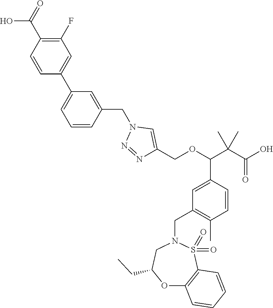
C1(F)=C(C(=O)O)C=CC(C2=CC=CC(CN3N=NC(COC(C4=CC(CN5CC(CC)OC6=C(S5(=O)=O)C=CC=C6)=C(C)C=C4)C(C(=O)O)(C)C)=C3)=C2)=C1
